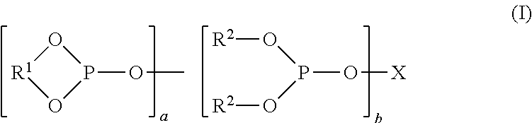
O(P(O[R2])O[X])[R2].O1[R1]OP1OC
